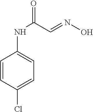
C1=CC(Cl)=CC=C1NC(C=NO)=O
